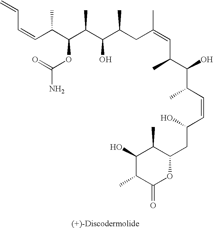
C(C(C(C(C(C(CC(=CC(C(C(C=CC(CC1C(C)C(O)C(C)C(=O)O1)O)C)O)C)C)C)O)C)OC(=O)N)C)=CC=C
